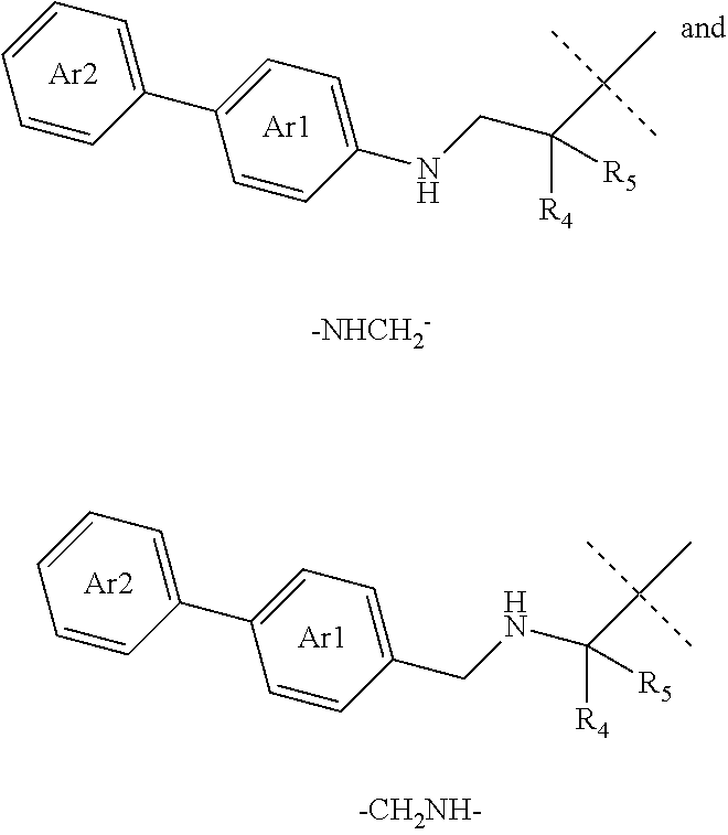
C1=CC(C2=CC=C(NCC(C(C)(C)C)([R5])[R4])C=C2)=CC=C1.[Ar2].[Ar1].C1=CC(C2=CC=C(CNC(C(C)(C)C)([R5])[R4])C=C2)=CC=C1.[Ar2].[Ar1]
